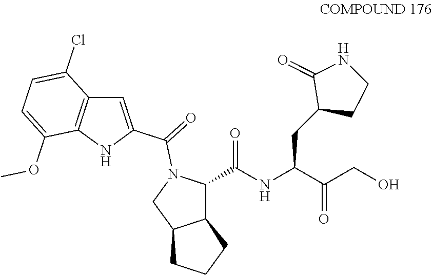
N(C(=O)C1C2C(CCC2)CN1C(C1=CC2=C(C(OC)=CC=C2Cl)N1)=O)C(C(=O)CO)CC1CCNC1=O
